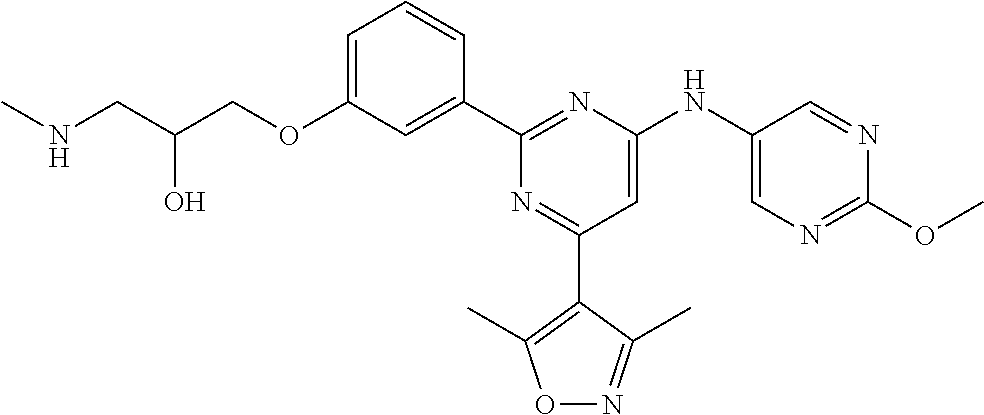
C1=C(OCC(CNC)O)C=C(C2=NC(NC3=CN=C(OC)N=C3)=CC(C3=C(C)ON=C3C)=N2)C=C1
